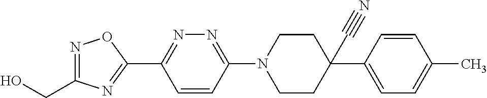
OCC1=NOC(C2=NN=C(N3CCC(C$N)(C4=CC=C(C)C=C4)CC3)C=C2)=N1
